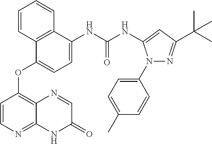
C1=CC2=C(C=C1)C(NC(NC1=CC(C(C)(C)C)=NN1C1=CC=C(C)C=C1)=O)=CC=C2OC1=C2C(=NC=C1)NC(=O)C=N2
